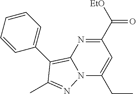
C1(C([EtO])=O)=NC2=C(C3=CC=CC=C3)C(C)=NN2C(CC)=C1
